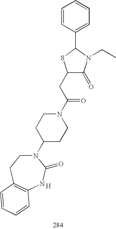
[H].C1(CC(N2CCC(N3CCC4=C(NC3=O)C=CC=C4)CC2)=O)C(=O)N(CC)C(C2=CC=CC=C2)S1
